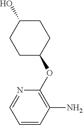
C1=CC(N)=C(OC2CCC(O)CC2)N=C1
